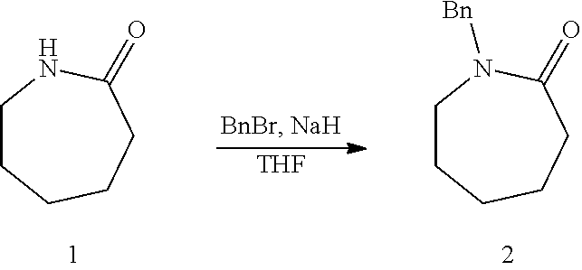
C1CCCCC(=O)N1.[THF].C1CCCCC(=O)N1[Bn]
